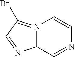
C12N(=C(Br)C=N1)C=CN=C2
